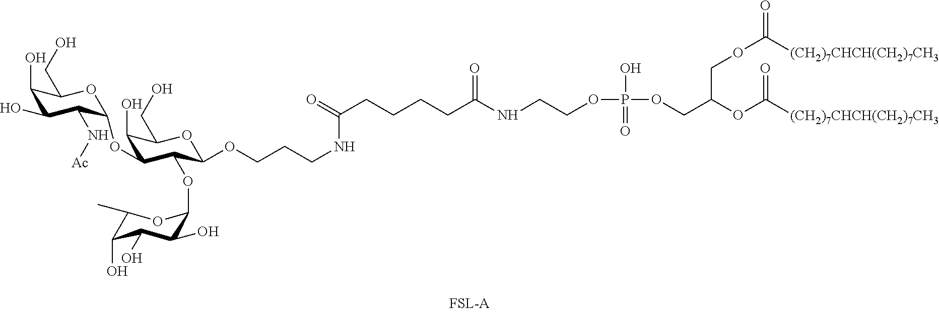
C1(O)C(O)C(N[Ac])C(OC2C(O)C(CO)OC(OCCCNC(CCCCC(NCCOP(OCC(COC([(CH2)7CHCH(CH2)7CH3])=O)OC([(CH2)7CHCH(CH2)7CH3])=O)(O)=O)=O)=O)C2OC2C(O)C(O)C(O)C(C)O2)OC1CO
